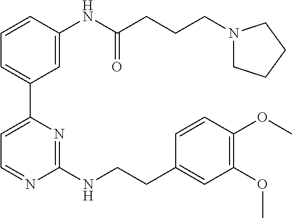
C1=CC(NC(CCCN2CCCC2)=O)=CC(C2=CC=NC(NCCC3=CC(OC)=C(OC)C=C3)=N2)=C1
